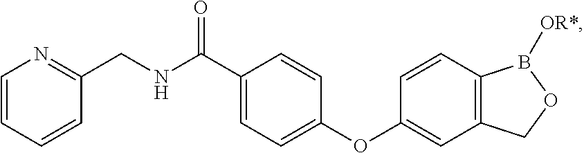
C1=CC=CC(CNC(C2=CC=C(OC3=CC4=C(C=C3)B([OR*])OC4)C=C2)=O)=N1
